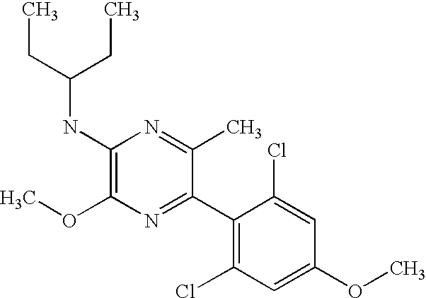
C1(NC(CC)CC)=C(OC)N=C(C2=C(Cl)C=C(OC)C=C2Cl)C(C)=N1
